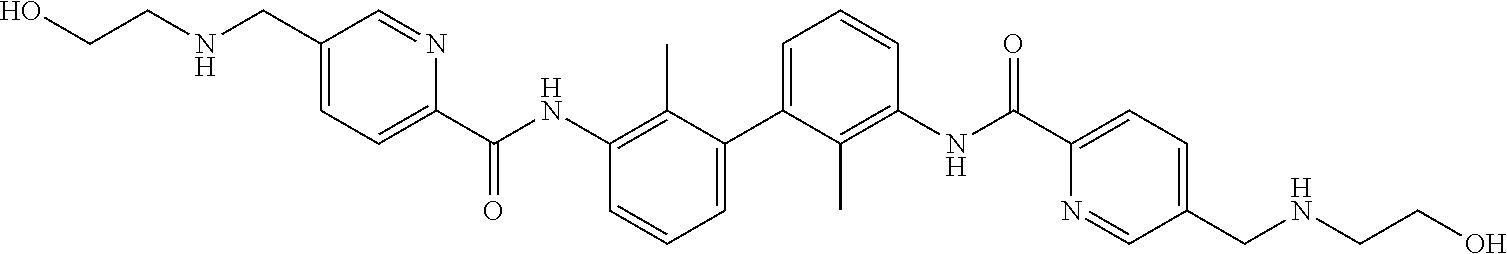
C1=C(C2=CC=CC(NC(C3=CC=C(CNCCO)C=N3)=O)=C2C)C(C)=C(NC(C2=CC=C(CNCCO)C=N2)=O)C=C1
